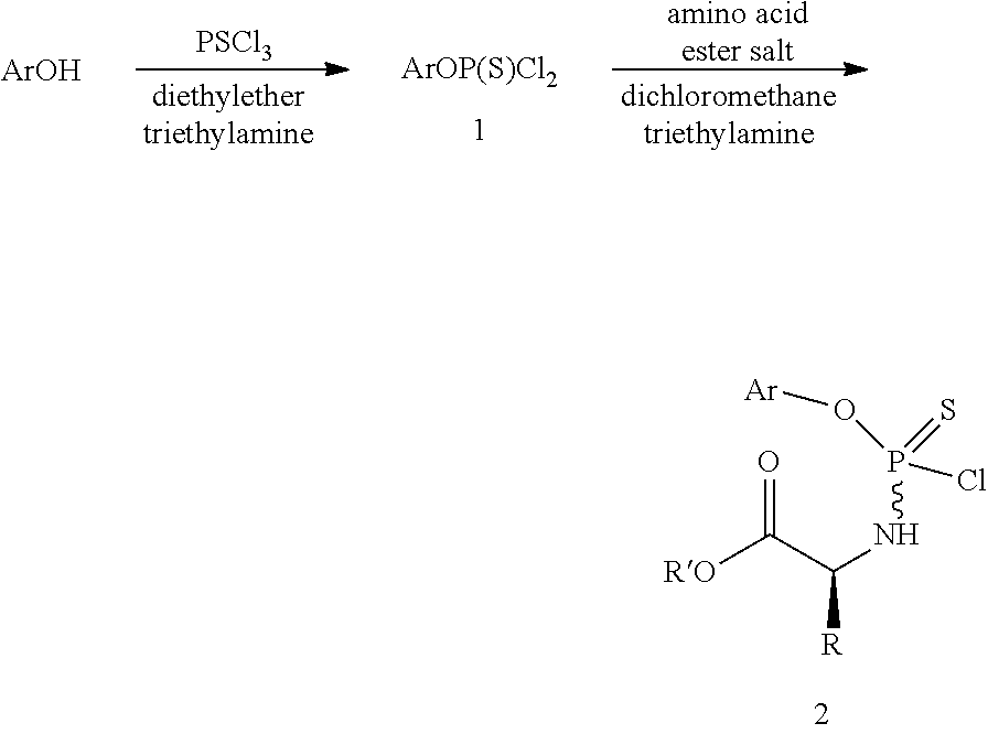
[RO]C(C(NP(O[Ar])(=S)Cl)[R])=O.[PSCl3].[ArOP(S)Cl2].[amino acidester salt].[ArOH]
